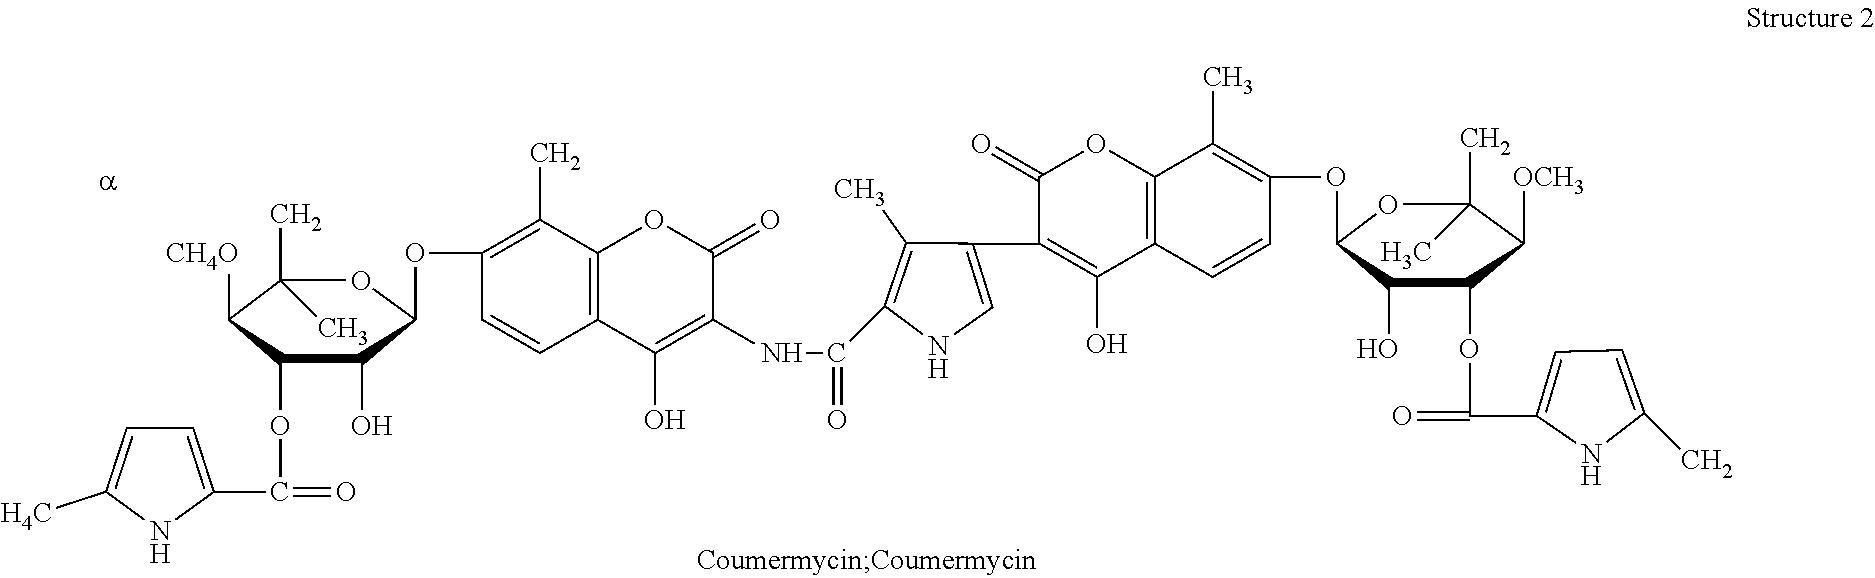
C1(C)(C)C([CH4O])C(OC(=O)C2=CC=C([H4C])N2)C(O)C(OC2=C(C)C3=C(C=C2)C(O)=C(NC(C2=C(C)C(C4=C(O)C5=C(OC4=O)C(C)=C(OC4OC(C)(C)C([OCH3])C(OC(C6=CC=C(C)N6)=O)C4O)C=C5)=CN2)=O)C(=O)O3)O1
